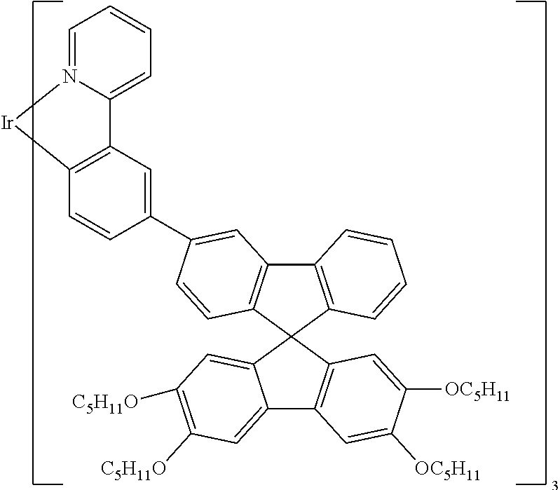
C1=N2C(=CC=C1)C1=C(C=CC(C3=CC4=C(C5(C6=C4C=CC=C6)C4=CC([C5H11O])=C([C5H11O])C=C4C4=C5C=C([OC5H11])C([OC5H11])=C4)C=C3)=C1)[Ir]2
